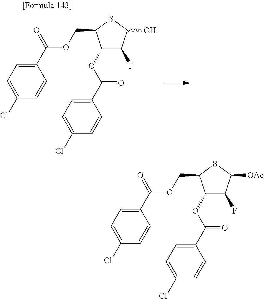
O(C(C1=CC=C(Cl)C=C1)=O)C1C(F)C([OAc])SC1COC(C1=CC=C(Cl)C=C1)=O.O(C(C1=CC=C(Cl)C=C1)=O)C1C(F)C(O)SC1COC(C1=CC=C(Cl)C=C1)=O
